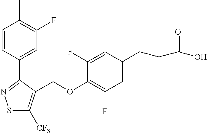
S1C([CF3])=C(COC2=C(F)C=C(CCC(O)=O)C=C2F)C(C2=CC(F)=C(C)C=C2)=N1
